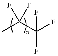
CC(C(F)(F)F)(F)F
